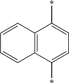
C1=CC2=C(C=C1)C(*)=CC=C2*
